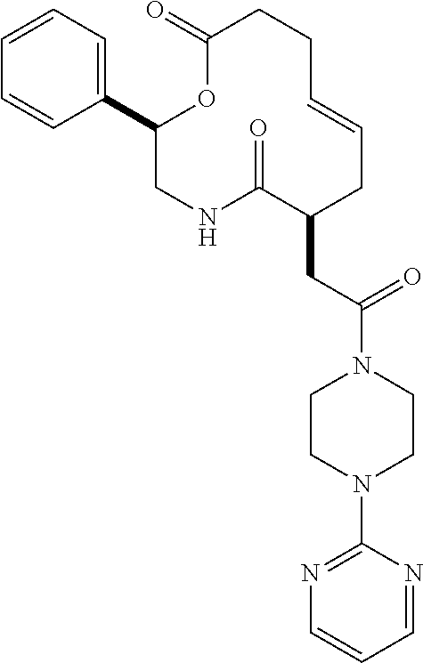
C1(C2=CC=CC=C2)CNC(=O)C(CC(N2CCN(C3=NC=CC=N3)CC2)=O)CC=CCCC(=O)O1
